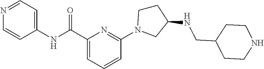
N1=CC=C(NC(C2=CC=CC(N3CCC(NCC4CCNCC4)C3)=N2)=O)C=C1
